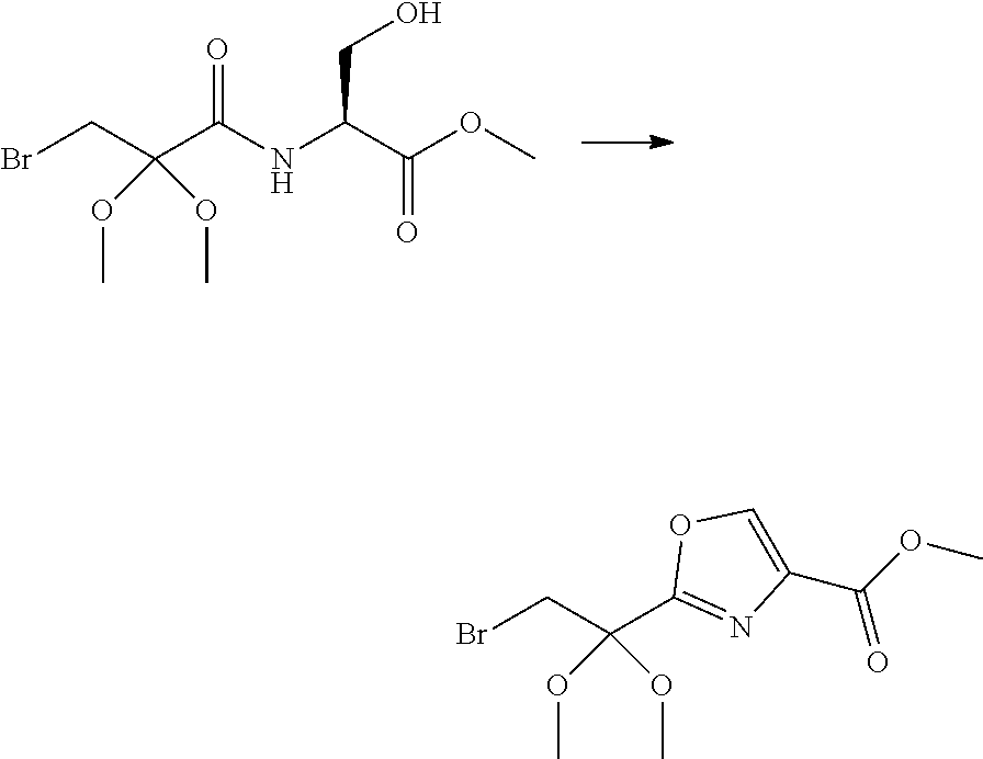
BrCC(C(NC(C(OC)=O)CO)=O)(OC)OC.BrCC(C1=NC(C(OC)=O)=CO1)(OC)OC
